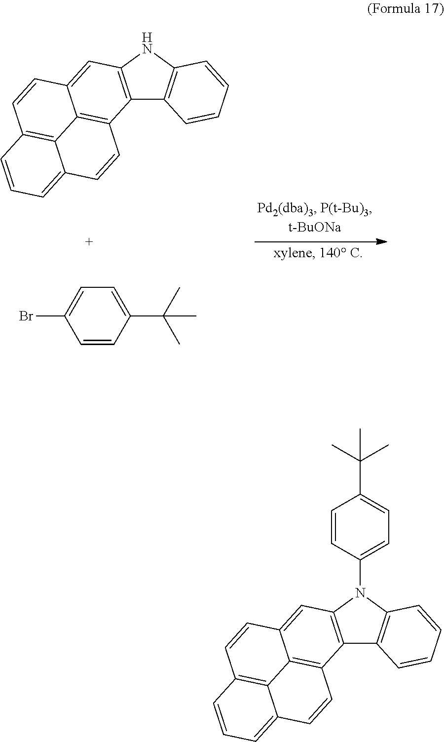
C12=C(NC3=C1C=CC=C3)C=C1C3=C2C=CC2=CC=CC(=C32)C=C1.C1=CC(C(C)(C)C)=CC=C1Br.C12=C(N(C3=CC=C(C(C)(C)C)C=C3)C3=C1C=CC=C3)C=C1C3=C2C=CC2=CC=CC(=C32)C=C1
